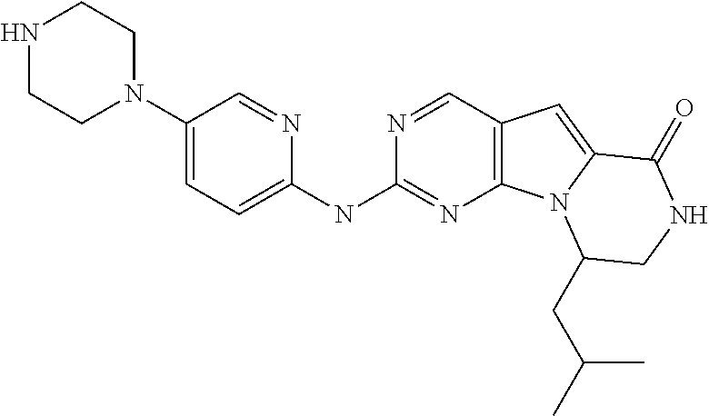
N1CCN(C2=CC=C(NC3=NC4=C(C=N3)C=C3N4C(CC(C)C)CNC3=O)N=C2)CC1
